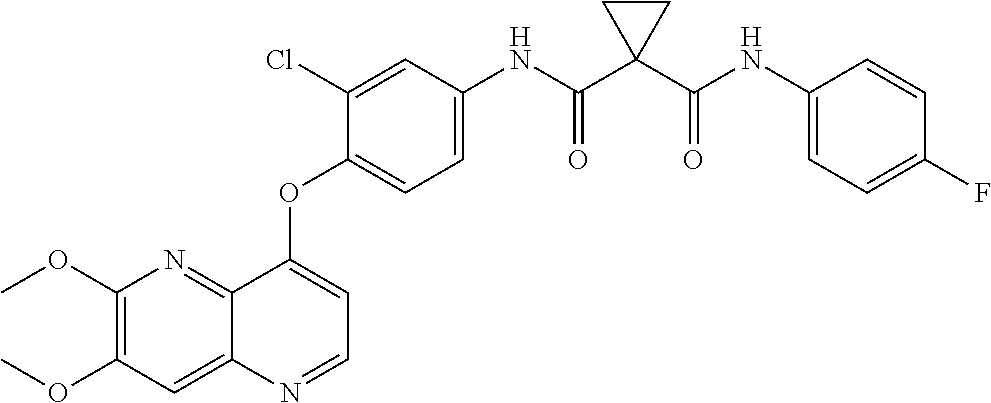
C1(OC)=C(OC)C=C2C(=N1)C(OC1=CC=C(NC(C3(C(NC4=CC=C(F)C=C4)=O)CC3)=O)C=C1Cl)=CC=N2
